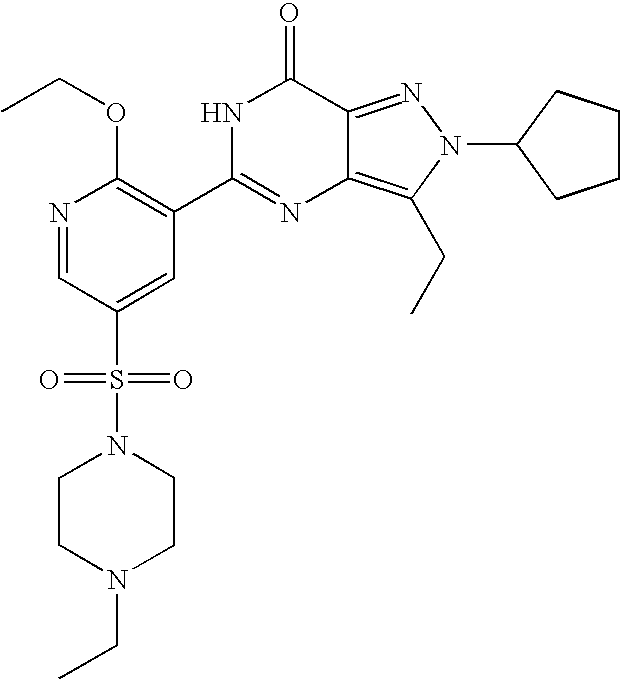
N1=CC(S(=O)(=O)N2CCN(CC)CC2)=CC(C2=NC3=C(CC)N(C4CCCC4)N=C3C(=O)N2)=C1OCC
